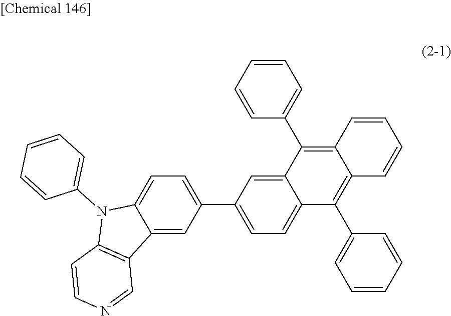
C1(C2=CC=C3C(=C2)C(C2=CC=CC=C2)=C2C(=C3C3=CC=CC=C3)C=CC=C2)=CC=C2C(=C1)C1=C(N2C2=CC=CC=C2)C=CN=C1
